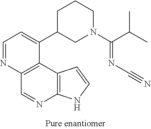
C1=NC2=C(C(C3CN(C(=NC#N)C(C)C)CCC3)=C1)C1=C(N=C2)NC=C1
